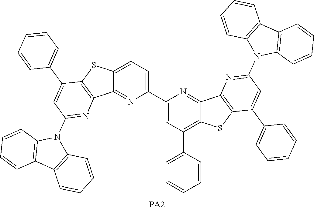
C12=CC=C(C3=CC(C4=CC=CC=C4)=C4C(=N3)C3=C(S4)C(C4=CC=CC=C4)=CC(N4C5=C(C6=C4C=CC=C6)C=CC=C5)=N3)N=C1C1=C(S2)C(C2=CC=CC=C2)=CC(N2C3=C(C4=C2C=CC=C4)C=CC=C3)=N1
